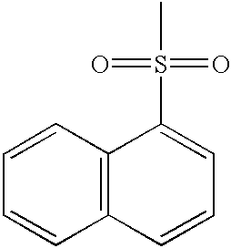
C12=C(C=CC=C1)C(S(=O)(=O)C)=CC=C2
